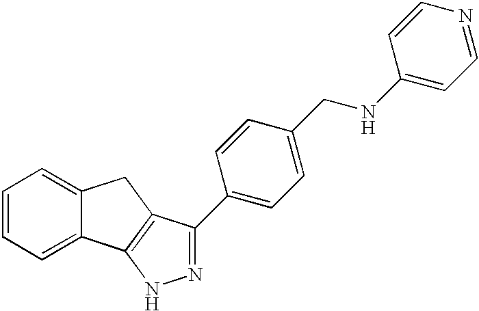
C1=CC=C2C(=C1)CC1=C2NN=C1C1=CC=C(CNC2=CC=NC=C2)C=C1
